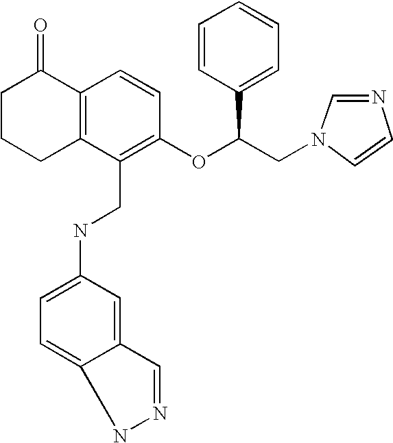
C1C2=C(C(=O)CC1)C=CC(OC(CN1C=CN=C1)C1=CC=CC=C1)=C2CNC1=CC=C2C(=C1)C=NN2
